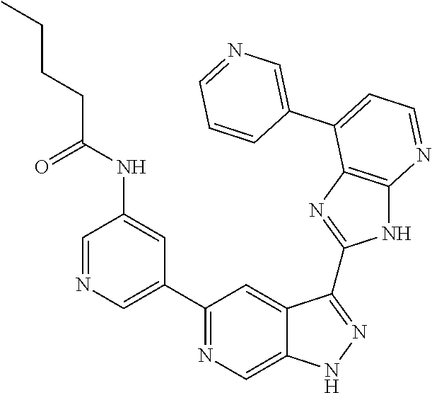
C1=NC=C(C2=NC=C3C(=C2)C(C2=NC4=C(N2)N=CC=C4C2=CN=CC=C2)=NN3)C=C1NC(CCCC)=O
